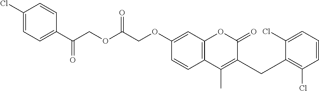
C1(OCC(OCC(C2=CC=C(Cl)C=C2)=O)=O)=CC2=C(C=C1)C(C)=C(CC1=C(Cl)C=CC=C1Cl)C(=O)O2
